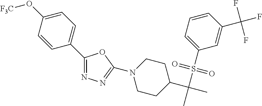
C1(C2=CC=C(O[F3C])C=C2)=NN=C(N2CCC(C(C)(S(C3=CC=CC(C(F)(F)F)=C3)(=O)=O)C)CC2)O1
